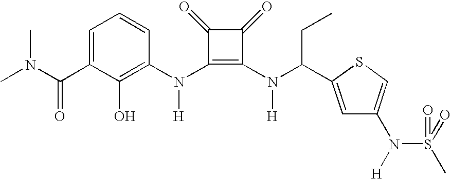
C(C1=CC=CC(N(C2=C(N(C(CC)C3=CC(N([H])S(=O)(C)=O)=CS3)[H])C(=O)C2=O)[H])=C1O)(=O)N(C)C
